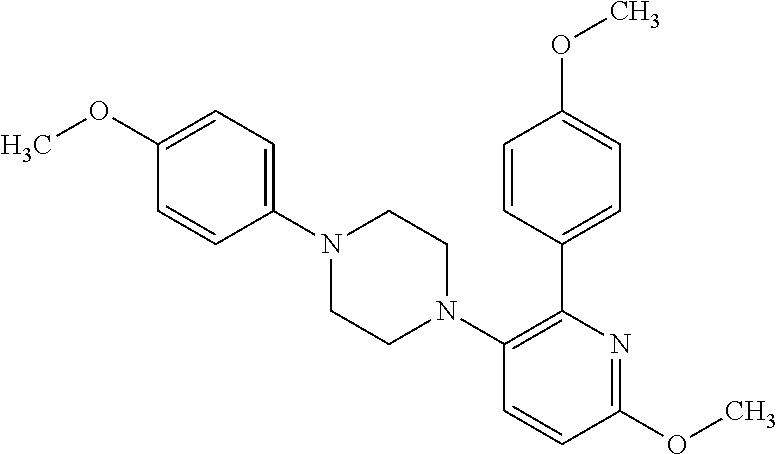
C1(OC)=CC=C(N2CCN(C3=C(C4=CC=C(OC)C=C4)N=C(OC)C=C3)CC2)C=C1
